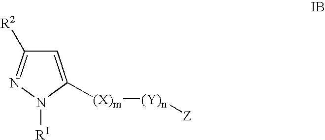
C1=C([(X)m][(Y)n][Z])N([R1])N=C1[R2]
